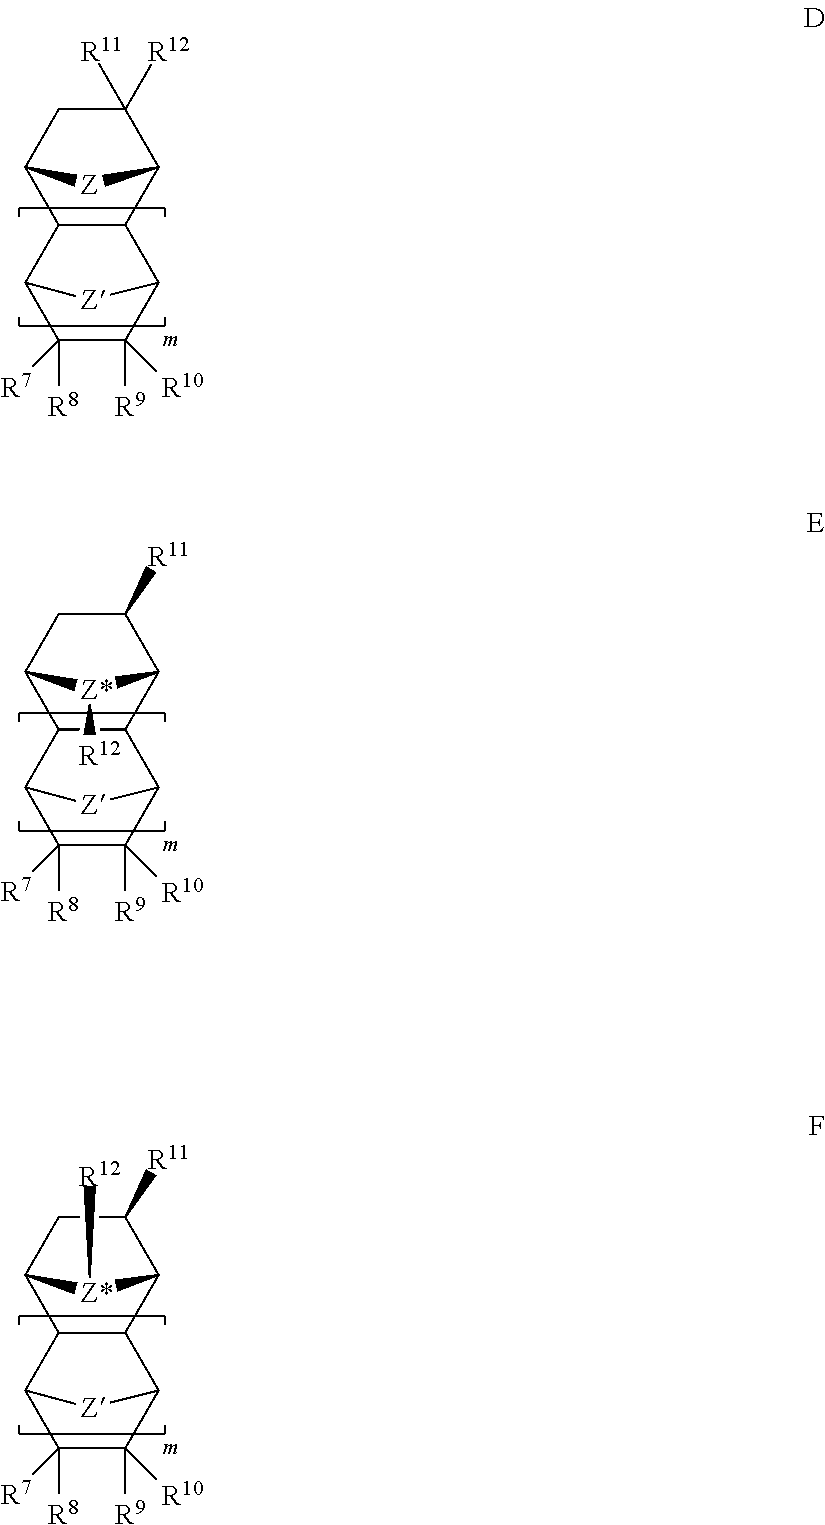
C12C([R12])([R11])CC([Z]1)C1C2C2C([R10])([R9])C([R7])([R8])C1[Z]2.C12C([R11])CC([Z*]1[R12])C1C2C2C([R10])([R9])C([R7])([R8])C1[Z]2.C12C([R11])CC([Z*]1[R12])C1C2C2C([R10])([R9])C([R7])([R8])C1[Z]2
